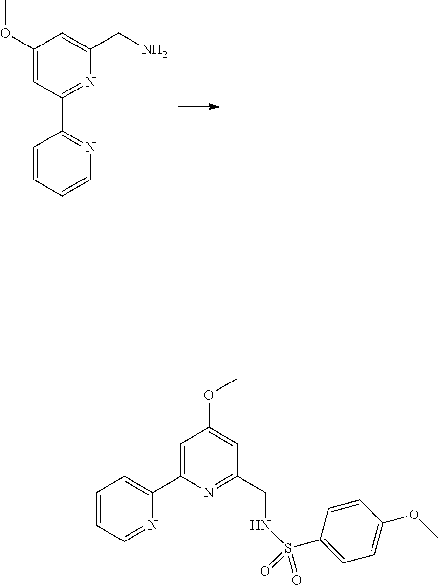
C1(OC)=CC(C2=NC=CC=C2)=NC(CN)=C1.C1=CC=NC(C2=CC(OC)=CC(CNS(C3=CC=C(OC)C=C3)(=O)=O)=N2)=C1
